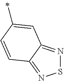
N1=C2C(=NS1)C=CC(C)=C2
